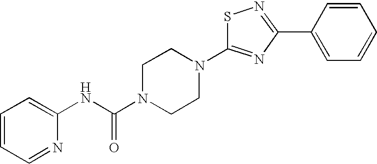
S1C(N2CCN(C(NC3=CC=CC=N3)=O)CC2)=NC(C2=CC=CC=C2)=N1
